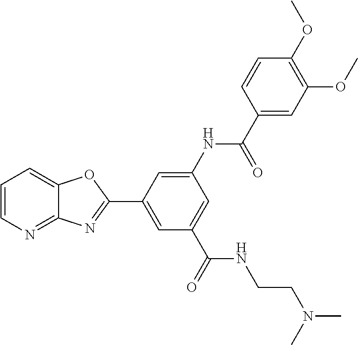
C1=CN=C2C(=C1)OC(C1=CC(C(=O)NCCN(C)C)=CC(NC(C3=CC(OC)=C(OC)C=C3)=O)=C1)=N2
